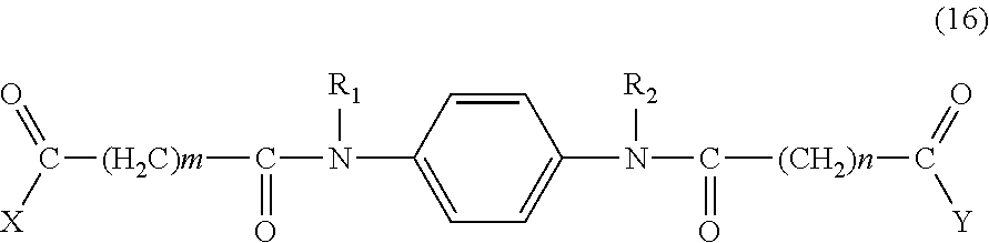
C1=CC(N(C([(H2C)m]C(=O)[X])=O)[R1])=CC=C1N(C(=O)[(CH2)n]C([Y])=O)[R2]
